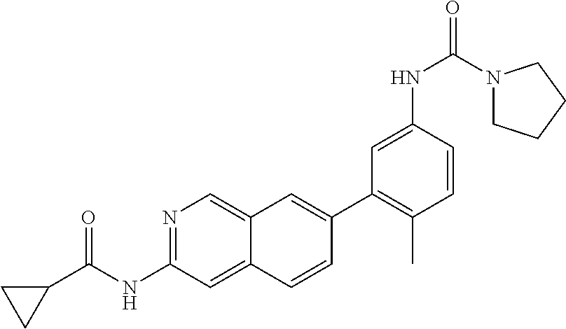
N1=C(NC(C2CC2)=O)C=C2C(=C1)C=C(C1=C(C)C=CC(NC(=O)N3CCCC3)=C1)C=C2
